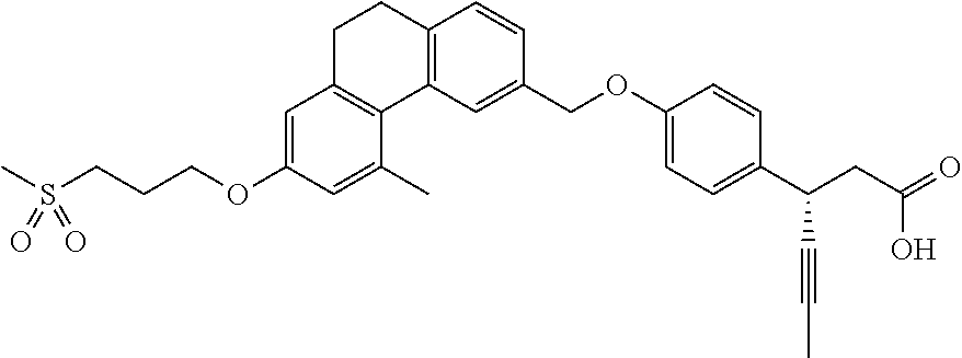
CS(CCCOC1=CC2=C(C(C)=C1)C1=C(CC2)C=CC(COC2=CC=C(C(CC(=O)O)C#CC)C=C2)=C1)(=O)=O
